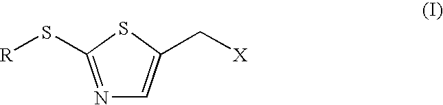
N1=C(S[R])SC(C[X])=C1
